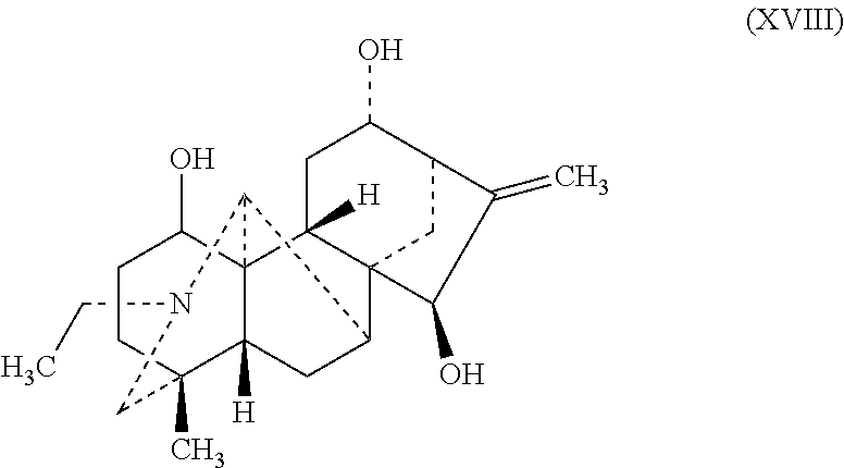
C12(C)C3([H])C4(C(O)CC1)C1([H])C5(C(C3)C4N(CC)C2)CC(C(O)C1)C(=C)C5O
